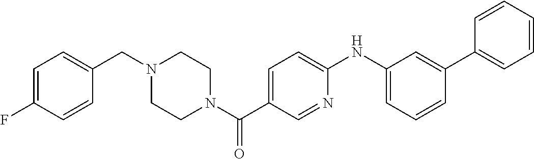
C1(F)=CC=C(CN2CCN(C(C3=CC=C(NC4=CC=CC(C5=CC=CC=C5)=C4)N=C3)=O)CC2)C=C1
